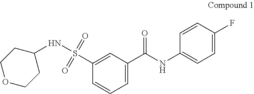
N(S(=O)(=O)C1=CC(C(NC2=CC=C(F)C=C2)=O)=CC=C1)C1CCOCC1
